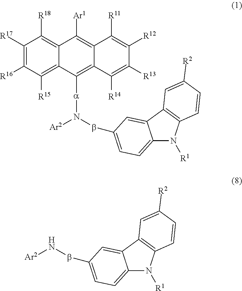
C1([R17])=C([R16])C([R15])=C2C(=C1[R18])C([Ar1])=C1C(=C2[a]N([Ar2])bC2=CC=C3N([R1])C4=C(C3=C2)C=C([R2])C=C4)C([R14])=C([R13])C([R12])=C1[R11].N([Ar2])bC1=CC=C2N([R1])C3=C(C2=C1)C=C([R2])C=C3
